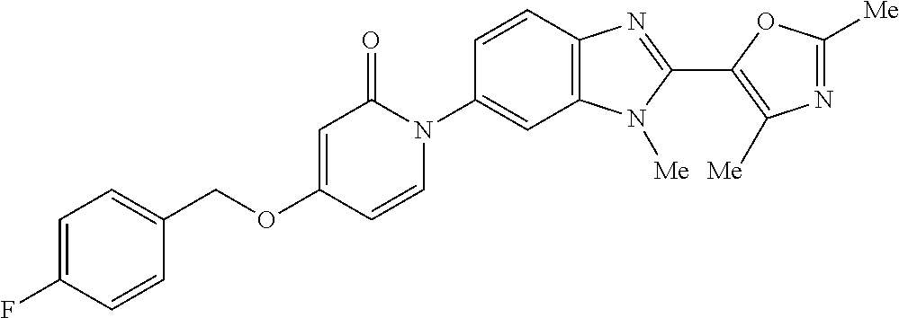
C(OC1=CC(=O)N(C2=CC3=C(C=C2)N=C(C2=C([Me])N=C([Me])O2)N3[Me])C=C1)C1=CC=C(F)C=C1
